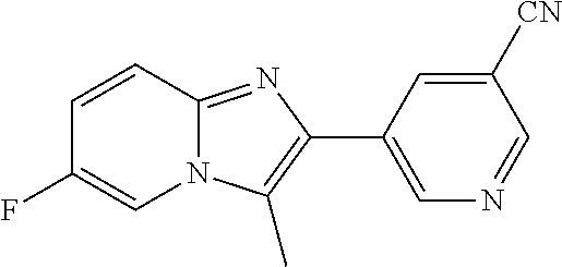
C1=CC2=NC(C3=CN=CC([CN])=C3)=C(C)N2C=C1F
